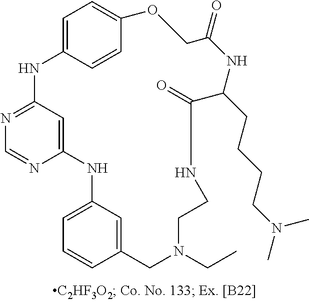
C12=CC(=NC=N1)NC1=CC=C(C=C1)OCC(=O)NC(CCCCN(C)C)C(=O)NCCN(CC)CC1=CC(=CC=C1)N2
